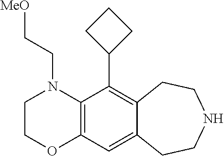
N1(CC[MeO])C2=C(OCC1)C=C1C(=C2C2CCC2)CCNCC1
